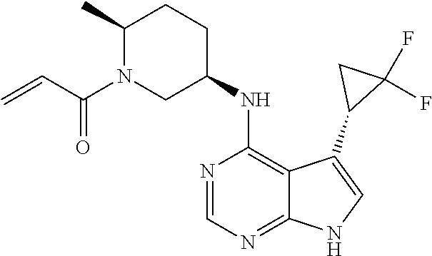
C1(C)N(C(C=C)=O)CC(NC2=C3C(=NC=N2)NC=C3C2C(F)(F)C2)CC1
